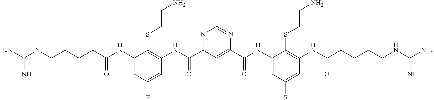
C(NCCCCC(NC1=CC(F)=CC(NC(C2=NC=NC(C(NC3=CC(F)=CC(NC(=O)CCCCNC(N)=N)=C3SCCN)=O)=C2)=O)=C1SCCN)=O)(N)=N
